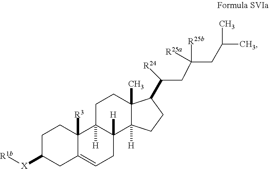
C1([X][R1b])CCC2([R3])C3([H])CCC4(C)C(C([R24])CC(CC(C)C)([R25b])[R25a])CCC4([H])C3([H])CC=C2C1
